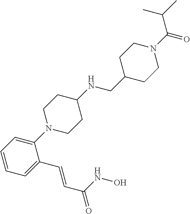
C1=CC=C(N2CCC(NCC3CCN(C(=O)C(C)C)CC3)CC2)C(C=CC(=O)NO)=C1
